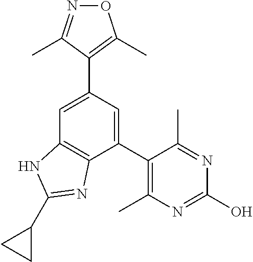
C1(C2=C(C)N=C(O)N=C2C)=CC(C2=C(C)ON=C2C)=CC2=C1N=C(C1CC1)N2
